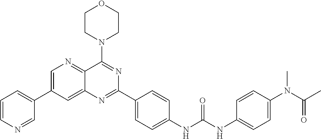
C1=C(C2=CC=CN=C2)C=C2C(=N1)C(N1CCOCC1)=NC(C1=CC=C(NC(NC3=CC=C(N(C(C)=O)C)C=C3)=O)C=C1)=N2
